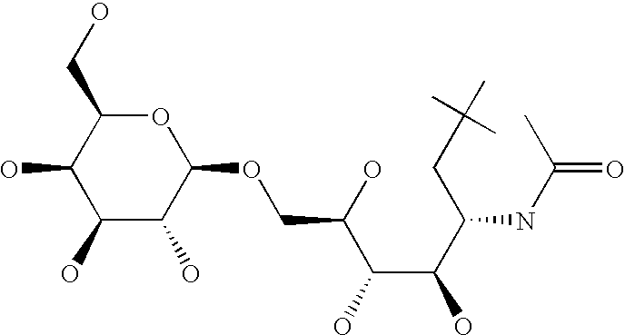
O1C(CO)C(O)C(O)C(O)C1OCC(O)C(C(C(NC(C)=O)CC(C)(C)C)O)O
